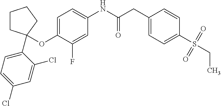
C1(OC2(C3=CC=C(Cl)C=C3Cl)CCCC2)=CC=C(NC(CC2=CC=C(S(CC)(=O)=O)C=C2)=O)C=C1F
